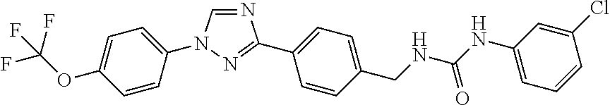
N1=CN(C2=CC=C(OC(F)(F)F)C=C2)N=C1C1=CC=C(CNC(NC2=CC=CC(Cl)=C2)=O)C=C1
